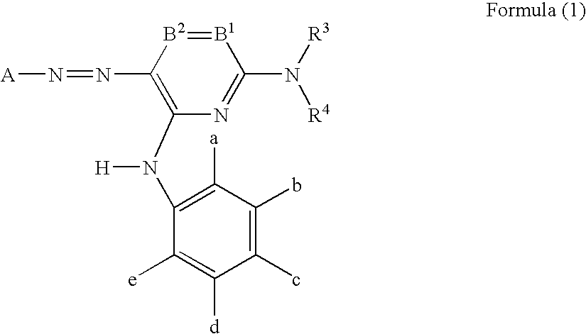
[A]N=NC1=C(N(C2=C([a])C(b)=C(c)C([d])=C2[e])[H])N=C(N([R3])[R4])[B1]=[B2]1
